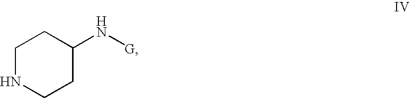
C1NCCC(N[G])C1
